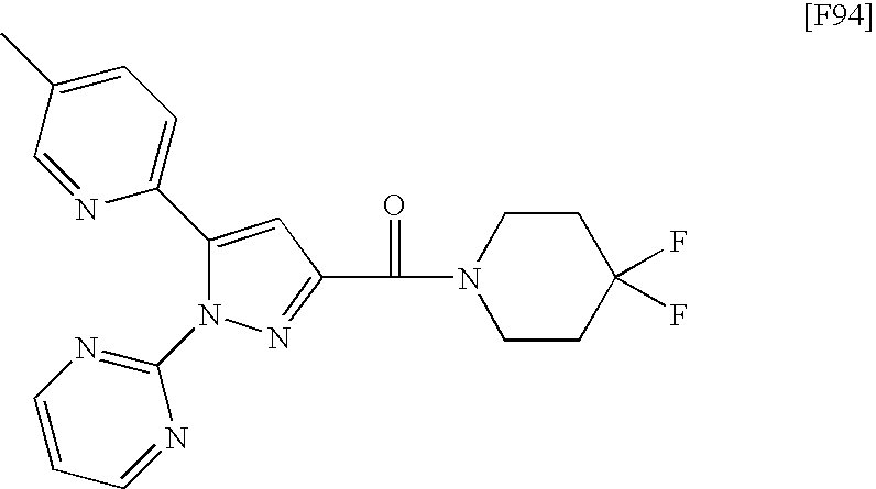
N1=C(C(=O)N2CCC(F)(F)CC2)C=C(C2=CC=C(C)C=N2)N1C1=NC=CC=N1
